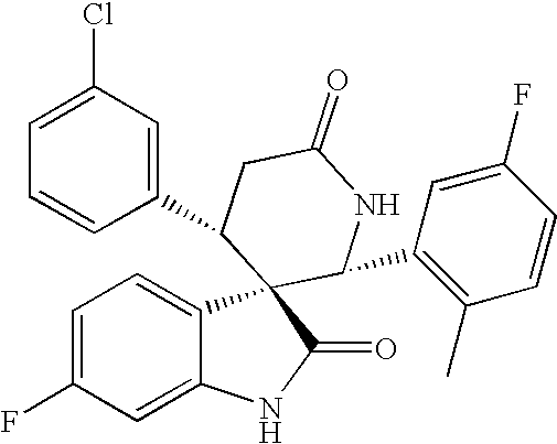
C1(C2C3(C4=CC=C(F)C=C4NC3=O)C(C3=C(C)C=CC(F)=C3)NC(=O)C2)=CC(Cl)=CC=C1
